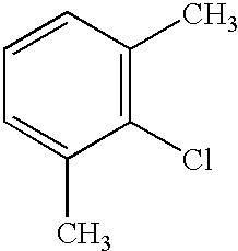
C1(Cl)=C(C)C=CC=C1C
